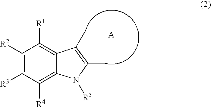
C1([R2])=C([R3])C([R4])=C2C(=C1[R1])C(C)=C(C)N2[R5]
